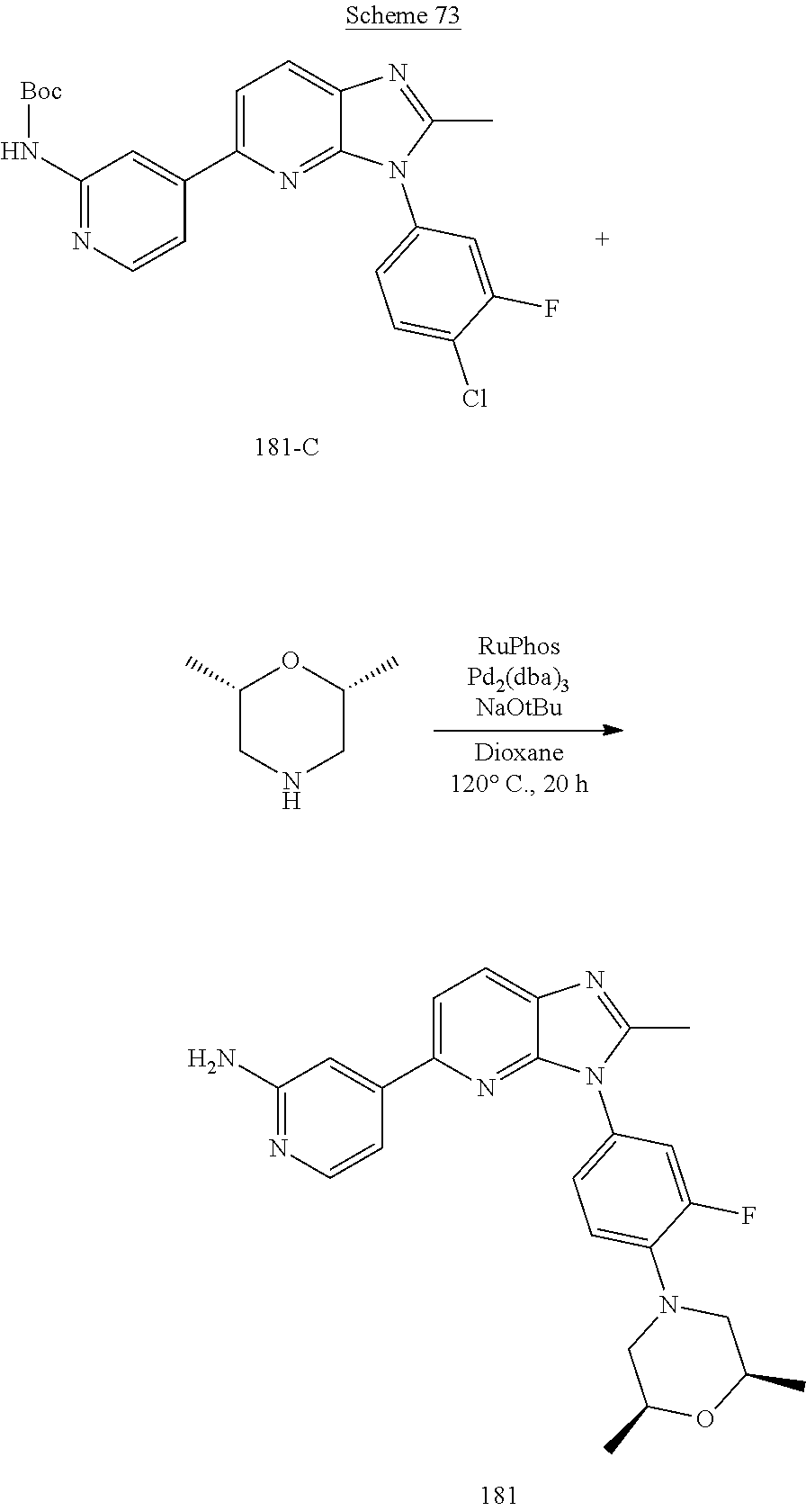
C1=C(C2=CC(N[Boc])=NC=C2)N=C2C(=C1)N=C(C)N2C1=CC=C(Cl)C(F)=C1.C1(C)CNCC(C)O1.C1=C(C2=CC(N)=NC=C2)N=C2C(=C1)N=C(C)N2C1=CC=C(N2CC(C)OC(C)C2)C(F)=C1
